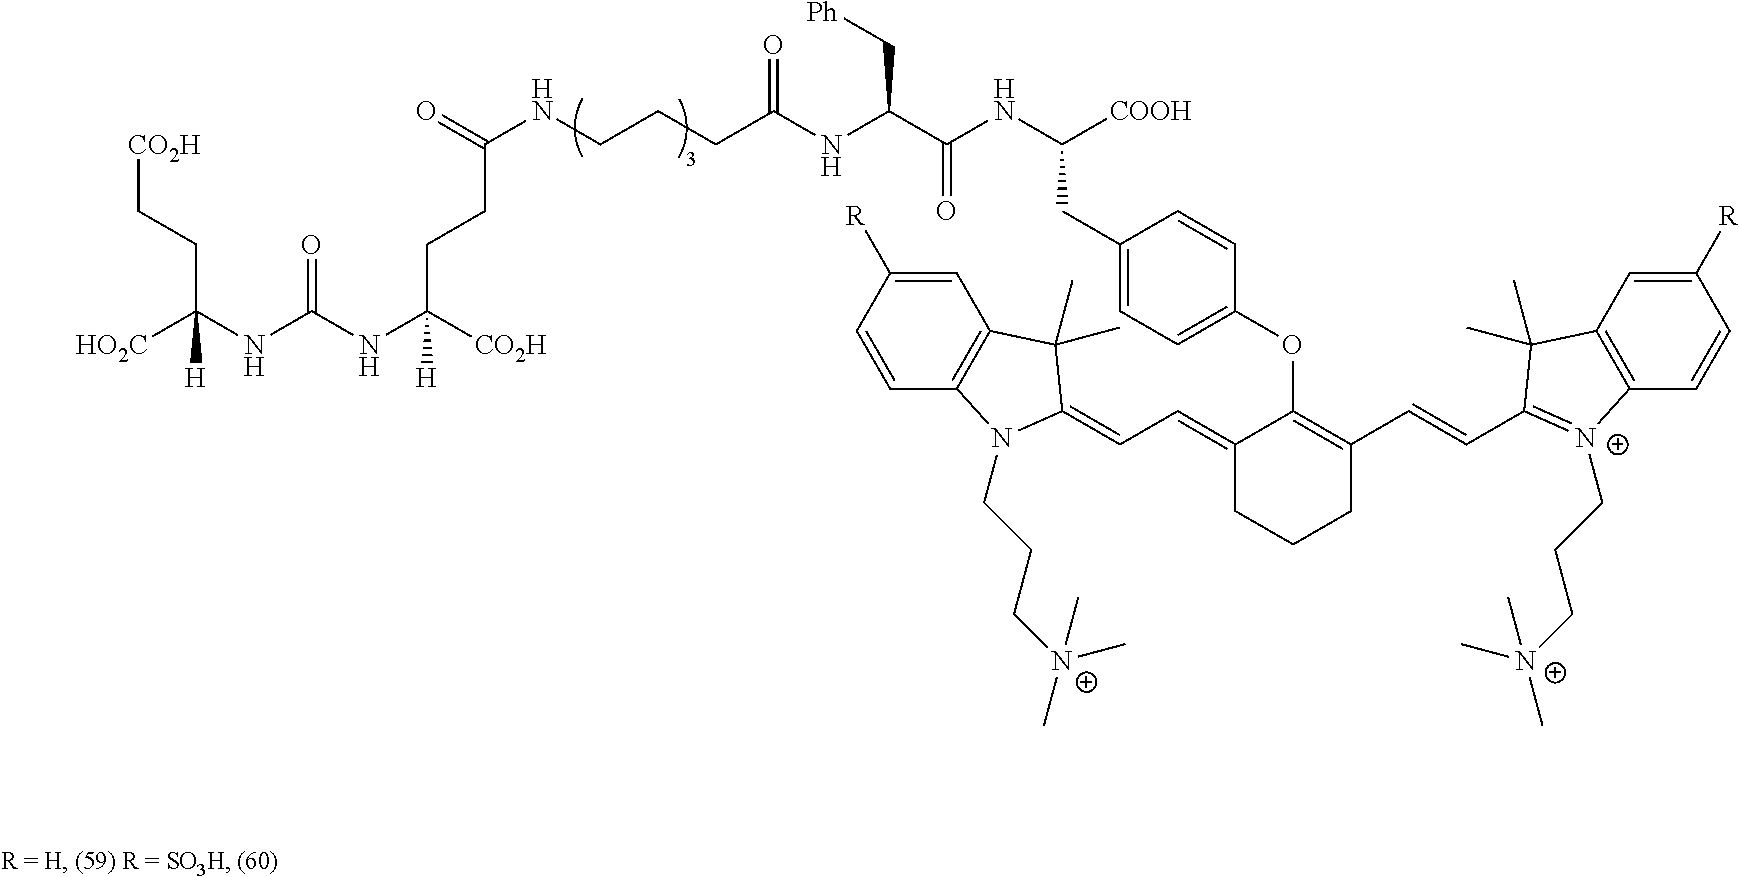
[HO2C]C(NC(NC([CO2H])([H])CCC(NCCCC(NC(C(NC([COOH])CC1=CC=C(OC2=C(C=CC3=[N+](CCC[N+](C)(C)C)C4=C(C3(C)C)C=C([R])C=C4)CCCC2=CC=C2C(C)(C)C3=C(N2CCC[N+](C)(C)C)C=CC([R])=C3)C=C1)=O)C[Ph])=O)=O)=O)([H])CC[CO2H]
